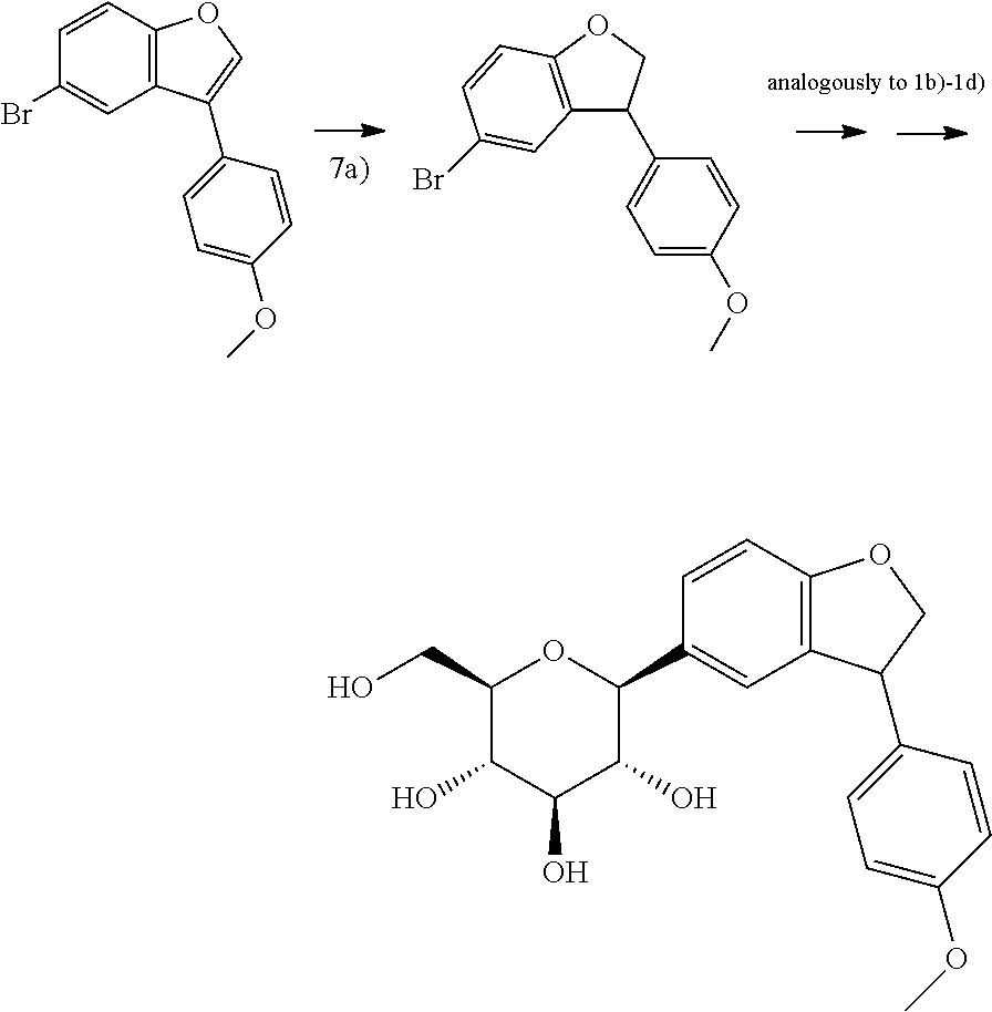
C1=CC2=C(C=C1Br)C(C1=CC=C(OC)C=C1)=CO2.C12=C(OCC1C1=CC=C(OC)C=C1)C=CC(Br)=C2.C1(CO)C(O)C(O)C(O)C(C2=CC3=C(C=C2)OCC3C2=CC=C(OC)C=C2)O1
